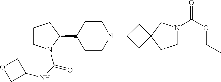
C1CN(C(NC2COC2)=O)C(C2CCN(C3CC4(C3)CCN(C(OCC)=O)C4)CC2)C1
